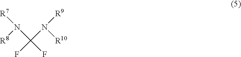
[R7]N([R8])C(N([R9])[R10])(F)F
